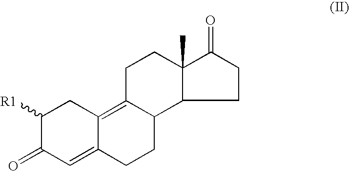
C12C(C)(C(=O)CC1)CCC1=C3C(=CC(=O)C([R1])C3)CCC21
